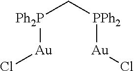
C([Ph2P][Au]Cl)[PPh2][Au]Cl
